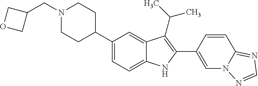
C1(C2CCN(CC3COC3)CC2)=CC=C2C(=C1)C(C(C)C)=C(C1=CN3C(=NC=N3)C=C1)N2
